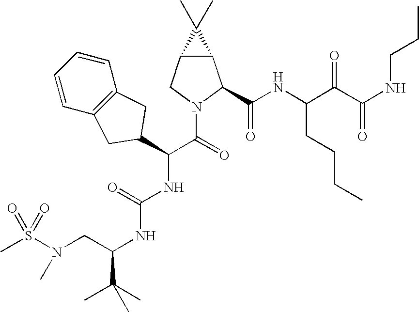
S(N(CC(NC(NC(C(=O)N1C(C(NC(C(C(NCCC)=O)=O)CCCC)=O)C2C(C1)C2(C)C)C1CC2=C(C=CC=C2)C1)=O)C(C)(C)C)C)(=O)(=O)C
